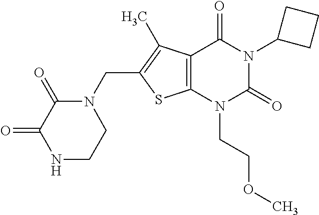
C12=C(N(CCOC)C(=O)N(C3CCC3)C1=O)SC(CN1C(=O)C(=O)NCC1)=C2C
